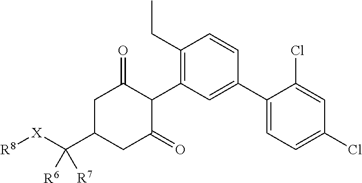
C1C(C([X][R8])([R6])[R7])CC(=O)C(C2=C(CC)C=CC(C3=CC=C(Cl)C=C3Cl)=C2)C1=O
